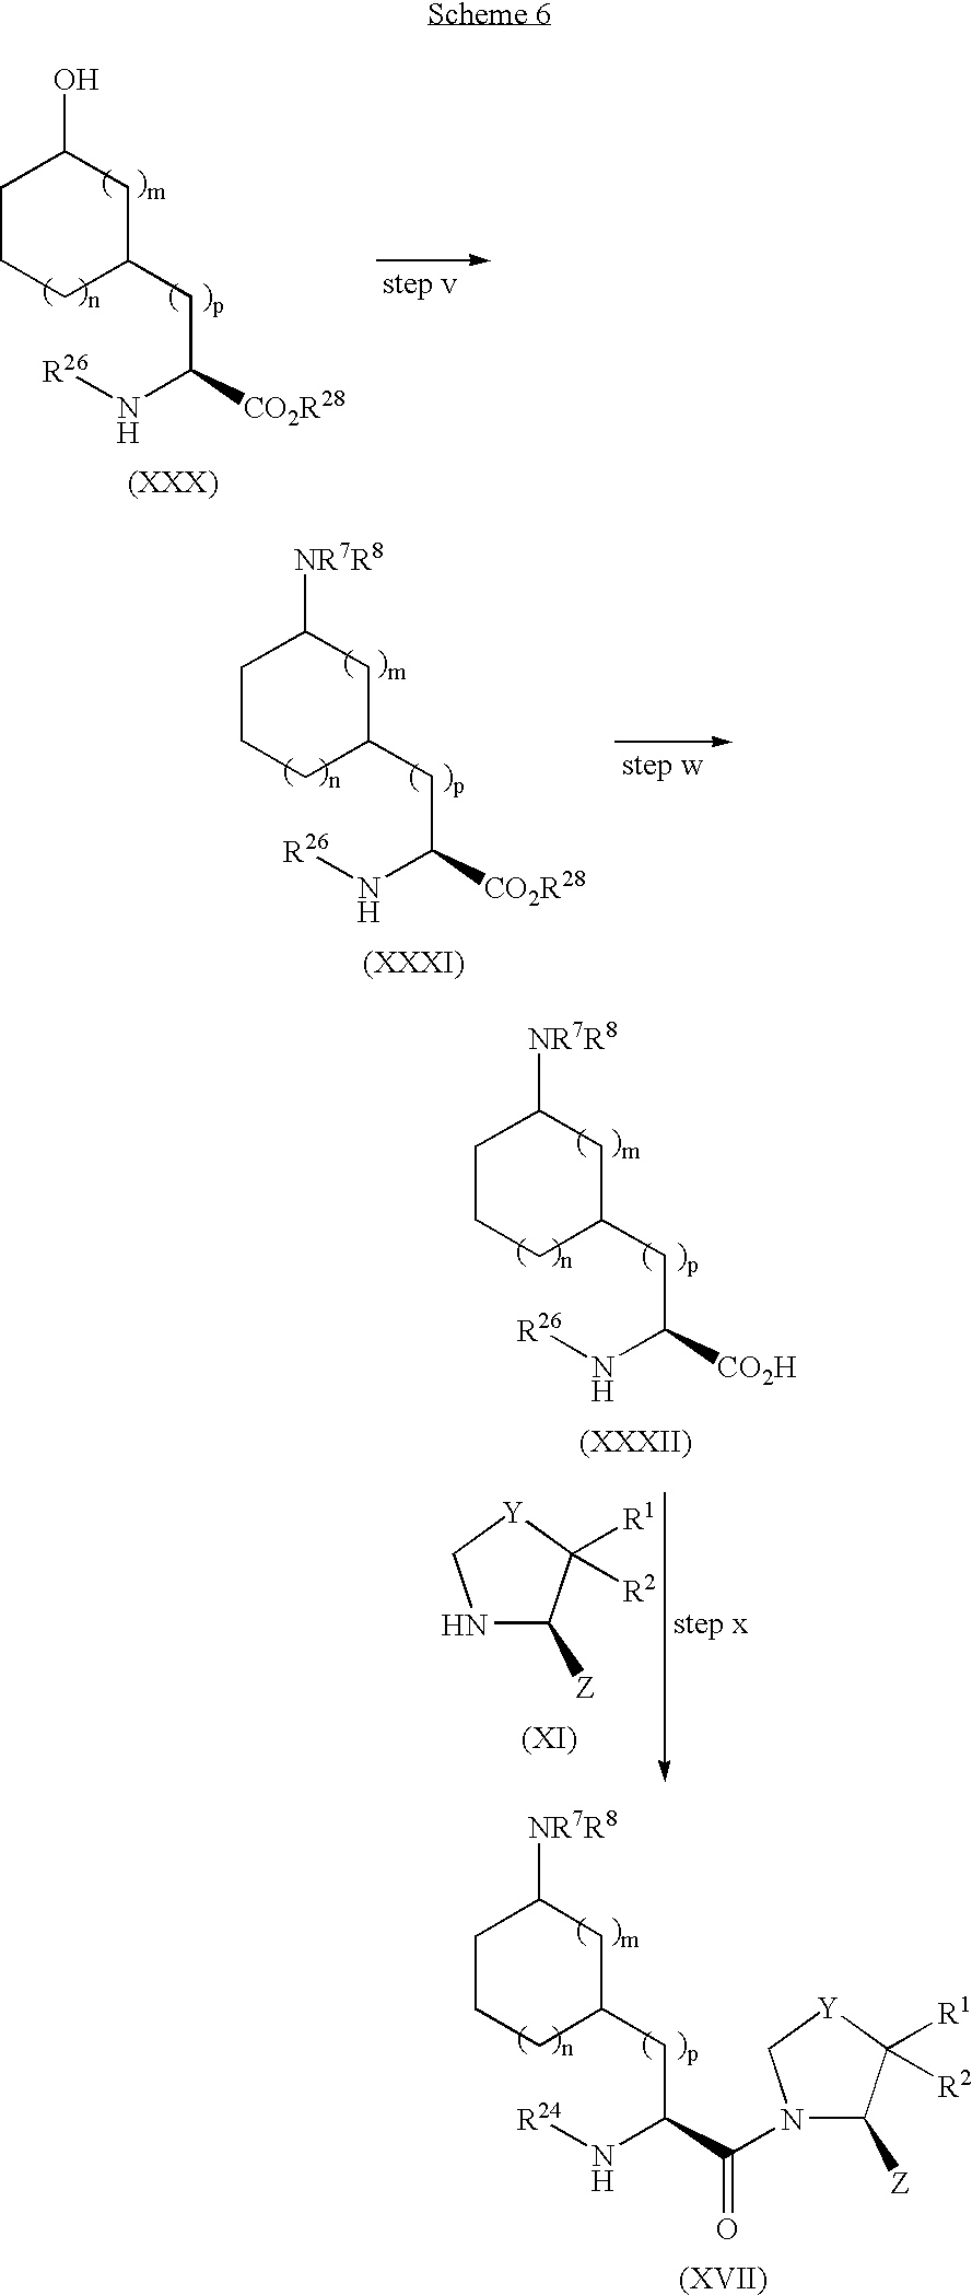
C1CCC(CC(N[R26])[CO2R28])CC1O.C1CCC(CC(N[R26])[CO2R28])CC1[NR7R8].C1CCC(CC(N[R26])[CO2H])CC1[NR7R8].N1C([Z])C([R1])([R2])[Y]C1.C1CCC(CC(N[R24])C(=O)N2C([Z])C([R1])([R2])[Y]C2)CC1[NR7R8]
